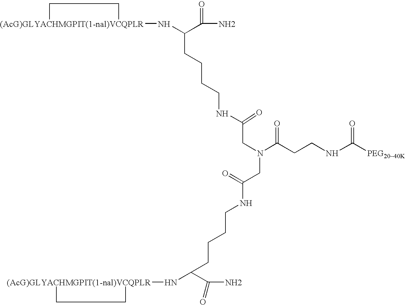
[(AcG)GLYACHMGPIT(1-nal)VCQPLR]1(NC(C(N)=O)CCCCNC(CN(C(CCNC(=O)[PEG2040K])=O)CC(=O)NCCCCC(N[(AcG)GLYACHMGPIT(1-nal)VCQPLR]2CC2)C(N)=O)=O)CC1
